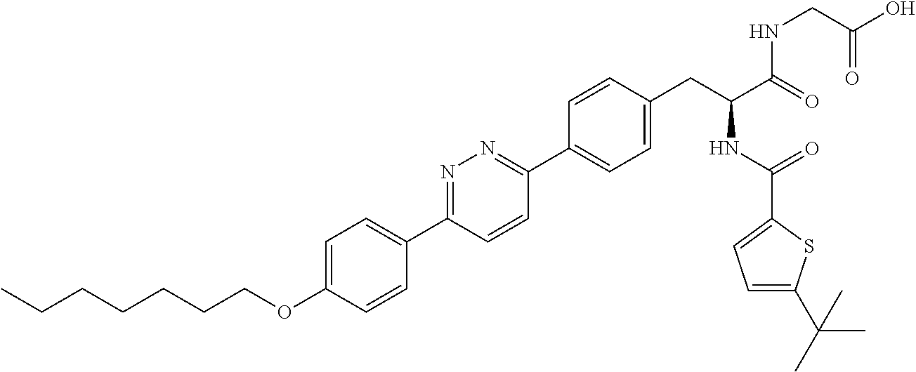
C(OC1=CC=C(C2=NN=C(C3=CC=C(CC(NC(=O)C4=CC=C(C(C)(C)C)S4)C(=O)NCC(O)=O)C=C3)C=C2)C=C1)CCCCCC
